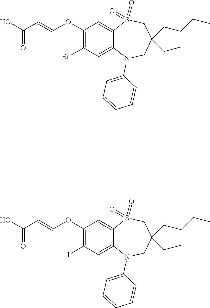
OC(=O)C=COC1=C(Br)C=C2C(=C1)S(=O)(=O)CC(CC)(CCCC)CN2C1=CC=CC=C1.OC(=O)C=COC1=C(I)C=C2C(=C1)S(=O)(=O)CC(CC)(CCCC)CN2C1=CC=CC=C1
